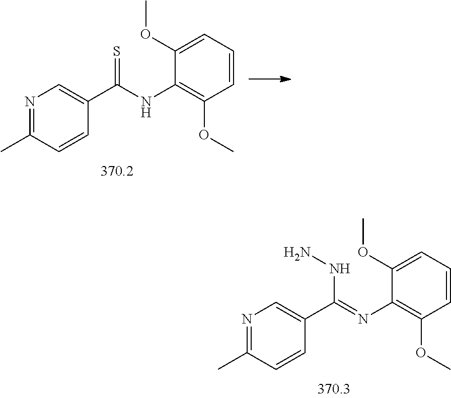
N1=C(C)C=CC(C(NC2=C(OC)C=CC=C2OC)=S)=C1.N1=C(C)C=CC(C(=NC2=C(OC)C=CC=C2OC)NN)=C1
